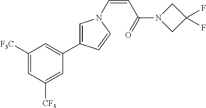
C1([F3C])=CC([CF3])=CC(C2=CN(C=CC(N3CC(F)(F)C3)=O)C=C2)=C1
